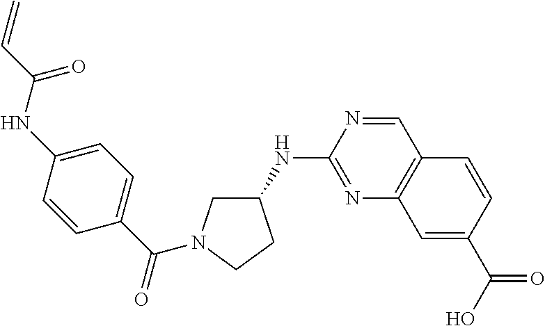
C1=NC(NC2CN(C(C3=CC=C(NC(C=C)=O)C=C3)=O)CC2)=NC2=C1C=CC(C(O)=O)=C2
